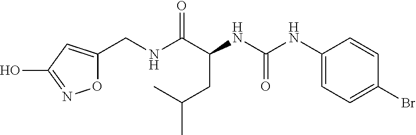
N(C(C(NC(NC1=CC=C(Br)C=C1)=O)CC(C)C)=O)CC1=CC(O)=NO1
